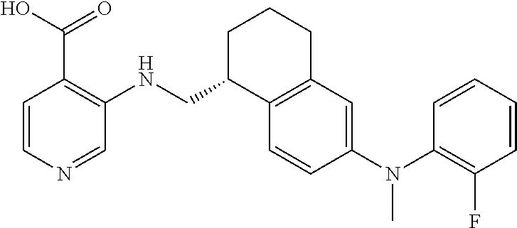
C1=CN=CC(NCC2C3=C(CCC2)C=C(N(C2=C(F)C=CC=C2)C)C=C3)=C1C(O)=O
